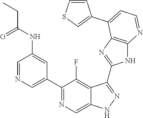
C1=NC=C(C2=NC=C3C(=C2F)C(C2=NC4=C(N2)N=CC=C4C2=CSC=C2)=NN3)C=C1NC(=O)CC
